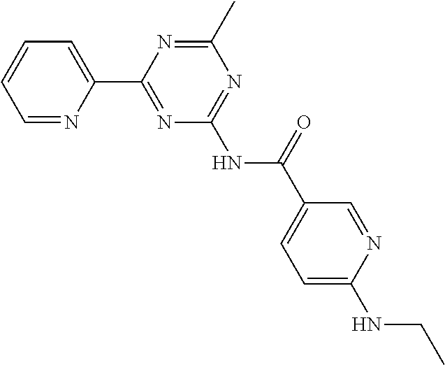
C1=NC(C2=NC(NC(=O)C3=CC=C(NCC)N=C3)=NC(C)=N2)=CC=C1
